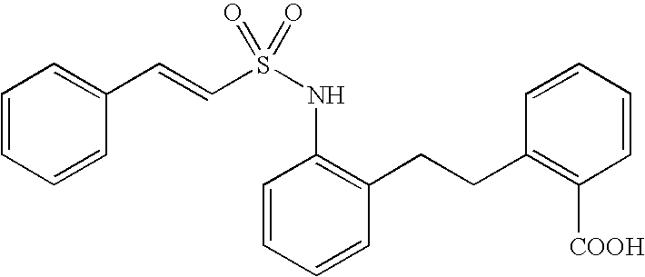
C(S(=O)(NC1=C(CCC2=C([COOH])C=CC=C2)C=CC=C1)=O)=CC1=CC=CC=C1
